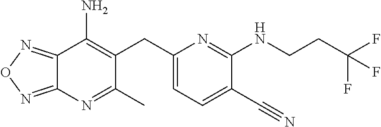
C12=NON=C1N=C(C)C(CC1=CC=C(C#N)C(NCCC(F)(F)F)=N1)=C2N
